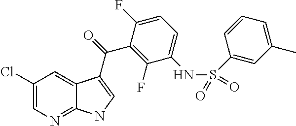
C1(Cl)=CN=C2C(=C1)C(C(=O)C1=C(F)C(NS(=O)(=O)C3=CC(C)=CC=C3)=CC=C1F)=CN2
